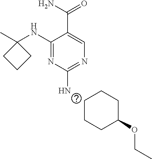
C1(NC2(C)CCC2)=NC(N)=NC=C1C(N)=O.C1CCC(OCC)CC1
